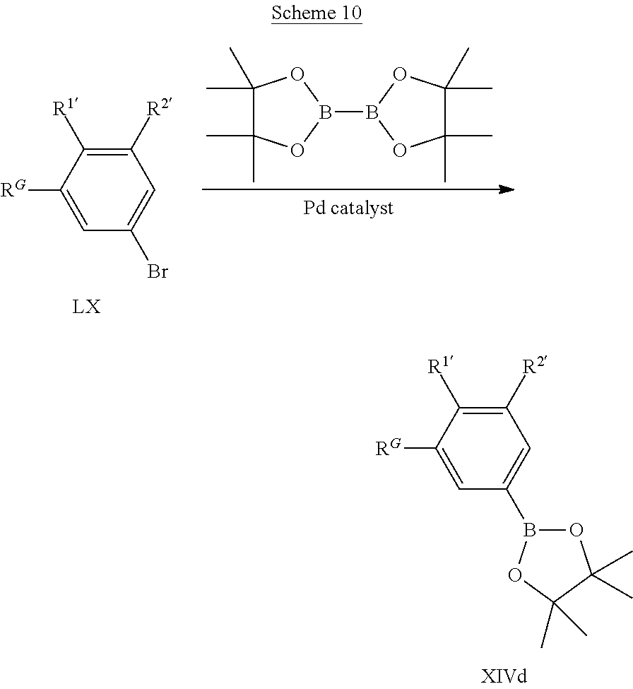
C1(C)(C)C(C)(C)OB(B2OC(C)(C)C(C)(C)O2)O1.C1([R2])=C([R1])C([RG])=CC(Br)=C1.C1([R2])=C([R1])C([RG])=CC(B2OC(C)(C)C(C)(C)O2)=C1
